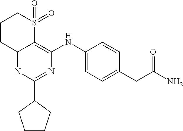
C12=NC(C3CCCC3)=NC(NC3=CC=C(CC(N)=O)C=C3)=C1S(=O)(=O)CCC2
